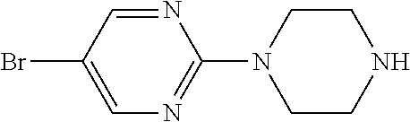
C1=NC(N2CCNCC2)=NC=C1Br
